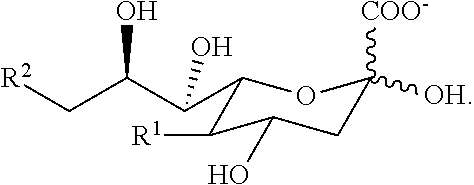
C1(C(C(C[R2])O)O)C([R1])C(O)CC([COO-])([OH])O1
